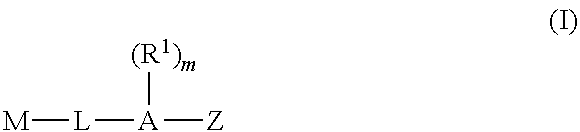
[M][L][A]([Z])[(R1)m]
